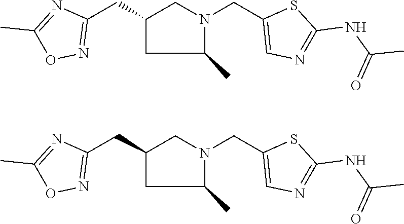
C1C(CC2=NOC(C)=N2)CC(C)N1CC1=CN=C(NC(C)=O)S1.C1C(CC2=NOC(C)=N2)CC(C)N1CC1=CN=C(NC(C)=O)S1
